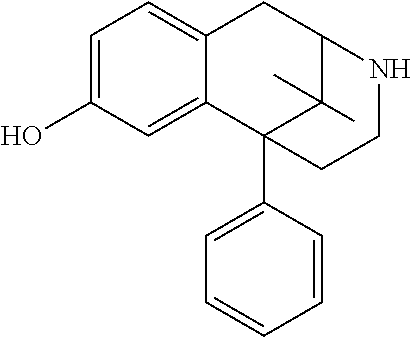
C1=C(O)C=C2C(=C1)CC1C(C)(C)C2(C2=CC=CC=C2)CCN1
